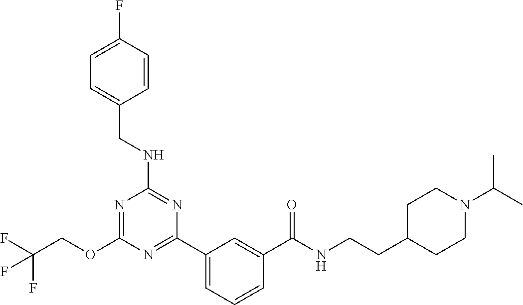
O(C1=NC(NCC2=CC=C(F)C=C2)=NC(C2=CC=CC(C(NCCC3CCN(C(C)C)CC3)=O)=C2)=N1)CC(F)(F)F
